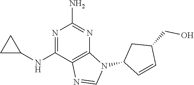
N1=C(NC2CC2)C2=C(N=C1N)N(C1C=CC(CO)C1)C=N2
